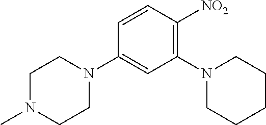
C1N(C)CCN(C2=CC(N3CCCCC3)=C([NO2])C=C2)C1
